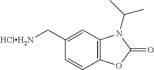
C1=CC2=C(C=C1C[HClH2N])N(C(C)C)C(=O)O2
